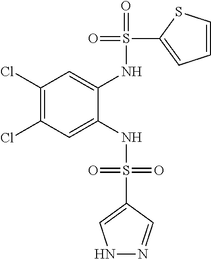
C1(Cl)=C(Cl)C=C(NS(=O)(=O)C2=CNN=C2)C(NS(=O)(C2=CC=CS2)=O)=C1
